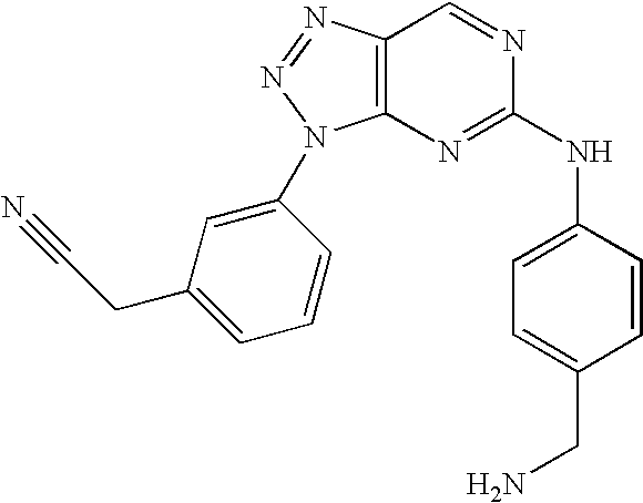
C12=C(N=NN1C1=CC(CC#N)=CC=C1)C=NC(NC1=CC=C(CN)C=C1)=N2
